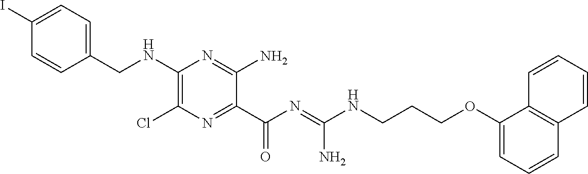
C1=C(I)C=CC(CNC2=C(Cl)N=C(C(N=C(NCCCOC3=CC=CC4=C3C=CC=C4)N)=O)C(N)=N2)=C1
